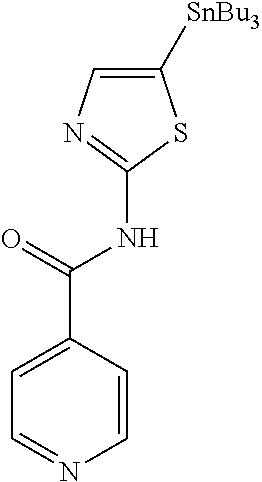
N(C1=NC=C([SnBu3])S1)C(C1=CC=NC=C1)=O
